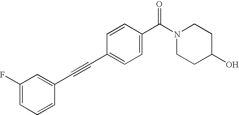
C1(F)=CC=CC(C#CC2=CC=C(C(N3CCC(O)CC3)=O)C=C2)=C1
